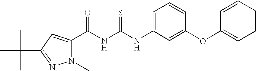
C(NC(NC1=CC=CC(OC2=CC=CC=C2)=C1)=S)(=O)C1=CC(C(C)(C)C)=NN1C
